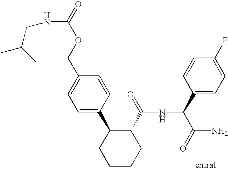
C1=C(C2CCCCC2C(=O)NC(C(N)=O)C2=CC=C(F)C=C2)C=CC(COC(=O)NCC(C)C)=C1
